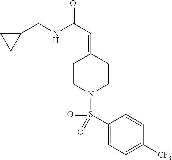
C1(CNC(C=C2CCN(S(=O)(C3=CC=C([CF3])C=C3)=O)CC2)=O)CC1
